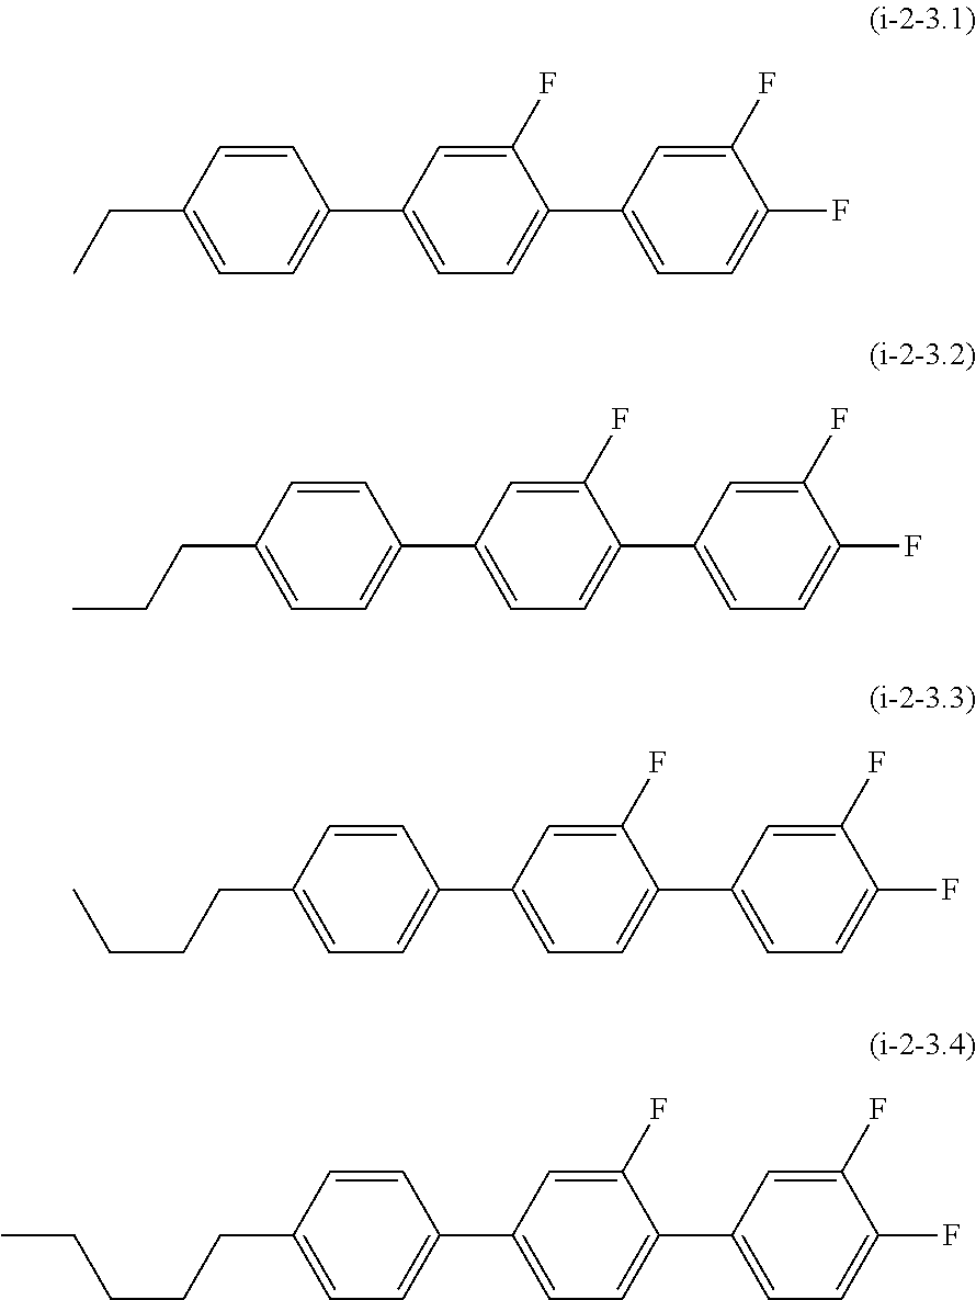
C1=CC(CC)=CC=C1C1=CC=C(C2=CC=C(F)C(F)=C2)C(F)=C1.C1=CC(CCC)=CC=C1C1=CC=C(C2=CC=C(F)C(F)=C2)C(F)=C1.C1=CC(CCCC)=CC=C1C1=CC=C(C2=CC=C(F)C(F)=C2)C(F)=C1.C1=CC(CCCCC)=CC=C1C1=CC=C(C2=CC=C(F)C(F)=C2)C(F)=C1
